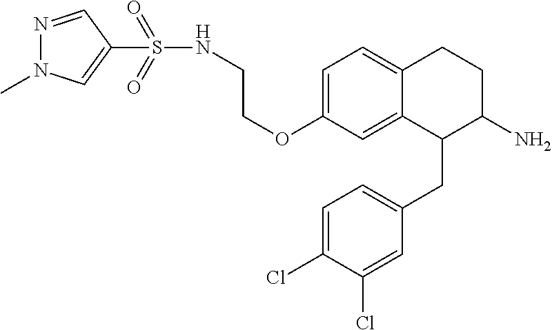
C1=C(OCCNS(=O)(=O)C2=CN(C)N=C2)C=C2C(=C1)CCC(N)C2CC1=CC=C(Cl)C(Cl)=C1
